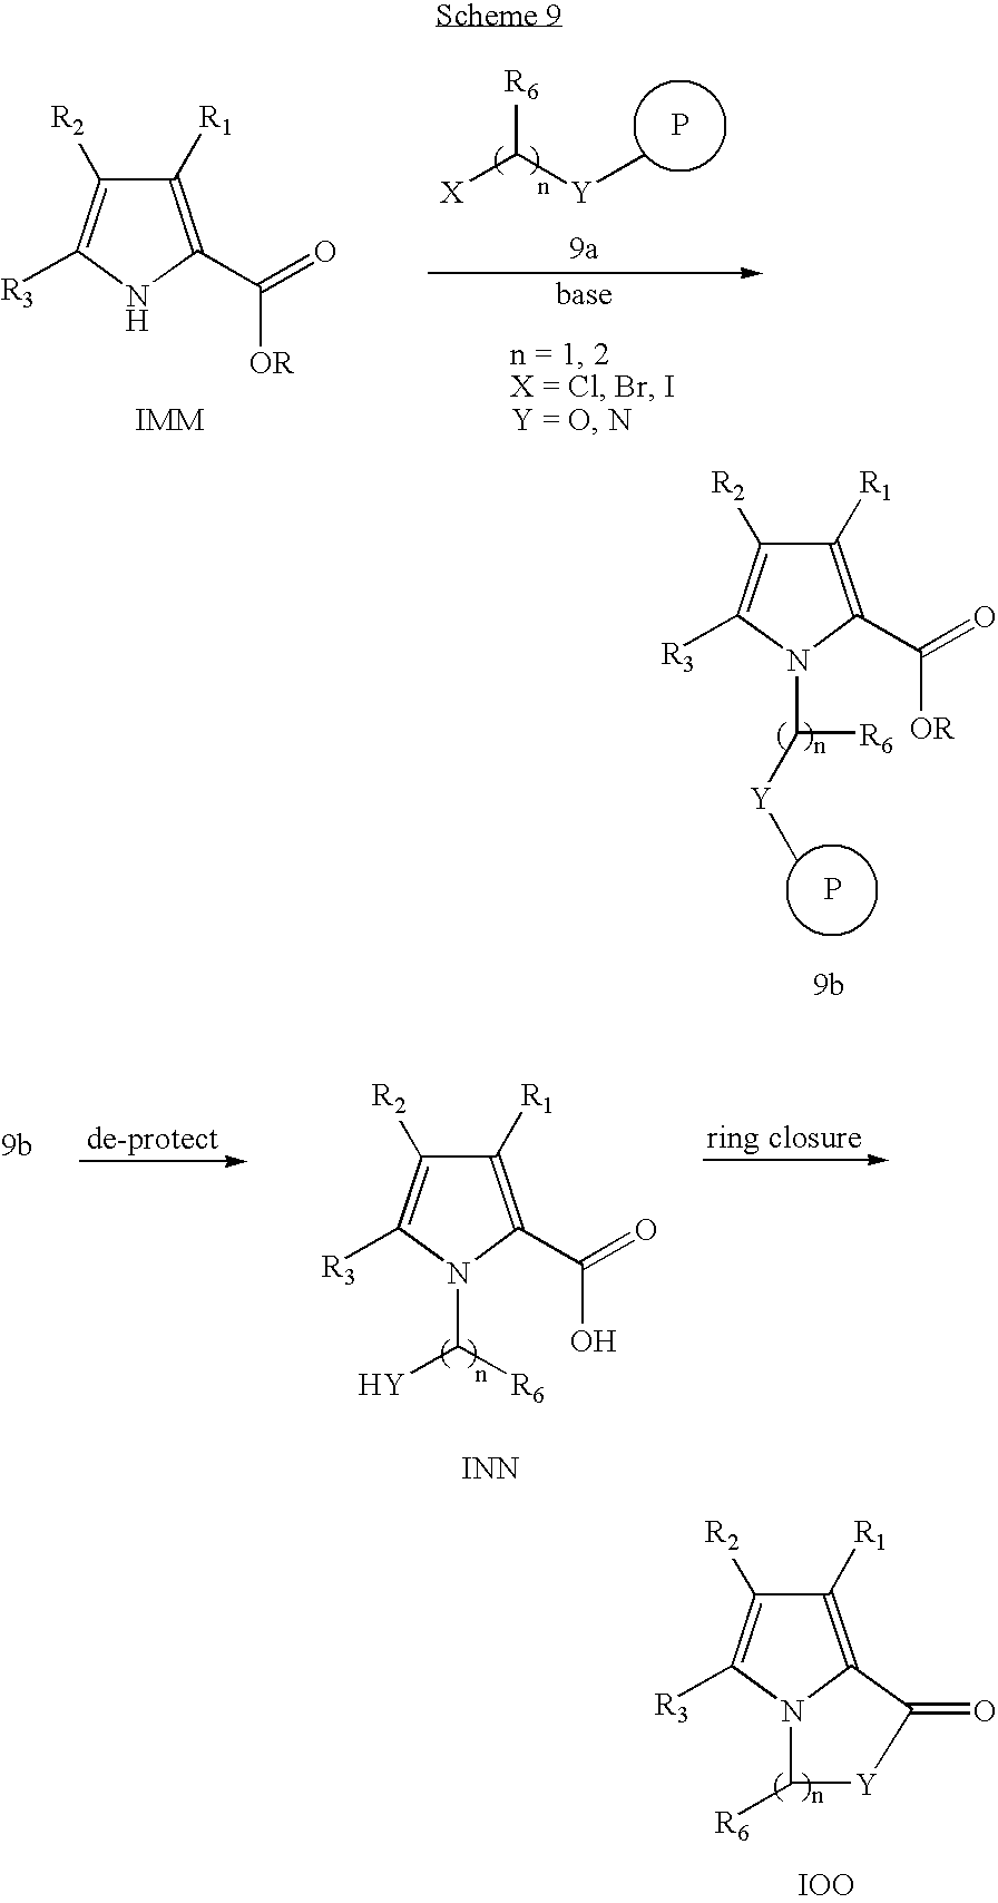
C1([R1])=C(C(=O)[OR])N(C([R6])[Y]C)C([R3])=C1[R2].P.C1([R1])=C2N(C([R3])=C1[R2])C([R6])[Y]C2=O.[IOO].C1([R1])=C(C(=O)[OR])NC([R3])=C1[R2].P.[X]C([Y]C)[R6].C1([R1])=C(C(=O)O)N(C([R6])[Y])C([R3])=C1[R2].[INN]
